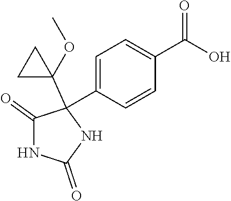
C1=C(C2(C3(OC)CC3)C(=O)NC(=O)N2)C=CC(C(O)=O)=C1
